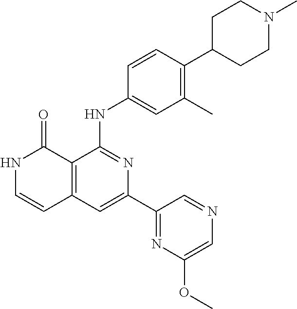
C1=CC(NC2=NC(C3=NC(OC)=CN=C3)=CC3=C2C(=O)NC=C3)=CC(C)=C1C1CCN(C)CC1
